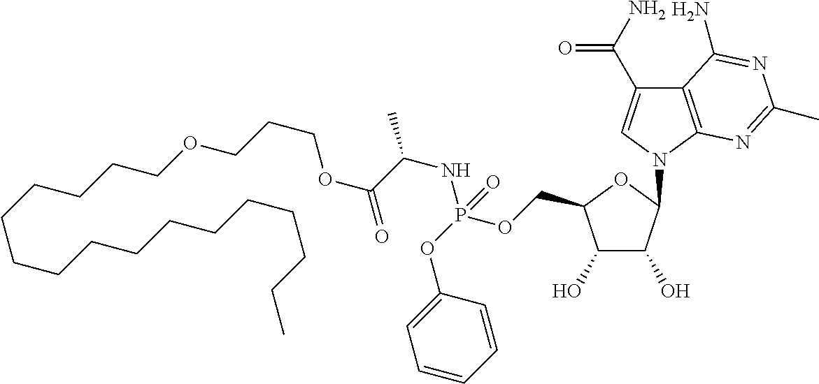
C1(O)C(O)C(COP(NC(C)C(=O)OCCCOCCCCCCCCCCCCCCCC)(OC2=CC=CC=C2)=O)OC1N1C=C(C(N)=O)C2=C1N=C(C)N=C2N
